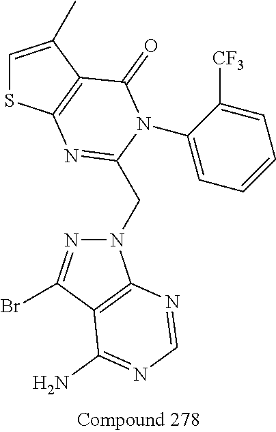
C1=C(C)C2=C(S1)N=C(CN1N=C(Br)C3=C1N=CN=C3N)N(C1=CC=CC=C1[CF3])C2=O
